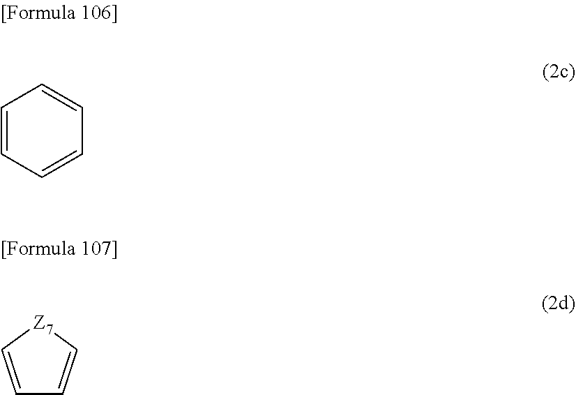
C1=CC=CC=C1.[Z7]1C=CC=C1
